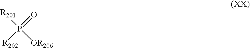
P([R201])(=O)([R202])[OR206]
